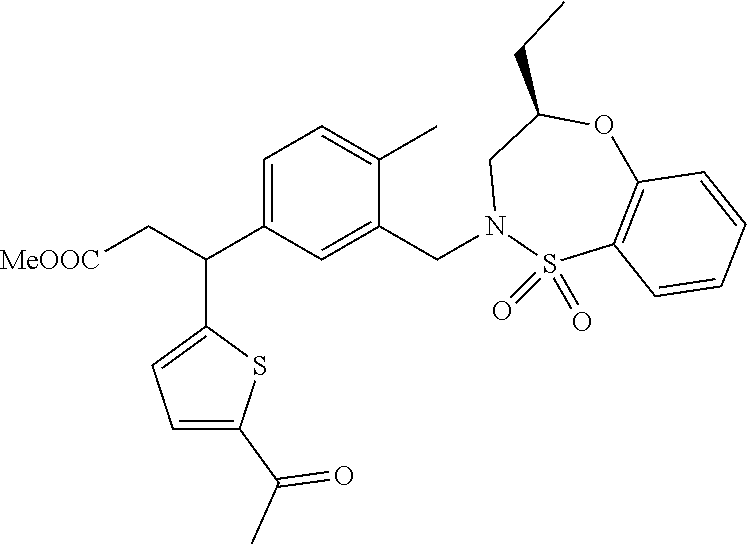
C1(C(C[MeOOC])C2=CC=C(C(C)=O)S2)=CC=C(C)C(CN2S(=O)(=O)C3=C(OC(CC)C2)C=CC=C3)=C1
